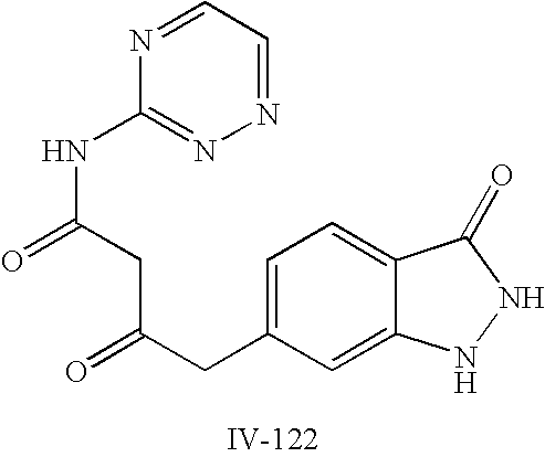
C1=C(CC(CC(NC2=NN=CC=N2)=O)=O)C=C2C(=C1)C(=O)NN2
